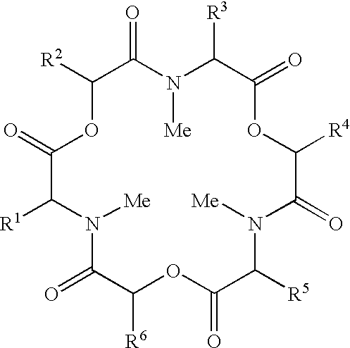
[R2]C1C(=O)N([Me])C([R3])C(=O)OC([R4])C(=O)N([Me])C([R5])C(=O)OC([R6])C(=O)N([Me])C([R1])C(=O)O1
